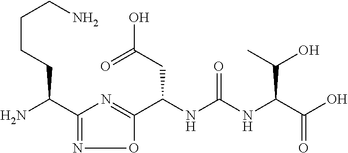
C1(C(N)CCCCN)=NOC(C(NC(NC(C(O)=O)C(O)C)=O)CC(O)=O)=N1
